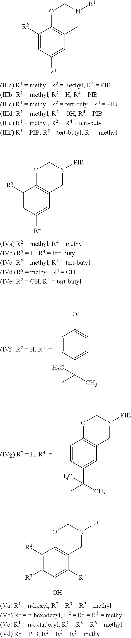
C1([R2])=CC([R4])=CC2=C1OCN([R1])C2.C1([R2])=CC([R4])=CC2=C1OCN([PIB])C2.C1=CC(C(C)(C)C)=CC=C1O.C1=CC(C(C)(C)C)=CC2=C1OCN([PIB])C2.C1([R2])=C([R3])C(O)=C([R5])C2=C1OCN([R1])C2
